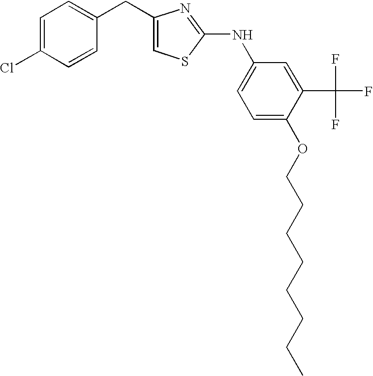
C1(CC2=CC=C(Cl)C=C2)=CSC(NC2=CC=C(OCCCCCCCC)C(C(F)(F)F)=C2)=N1
